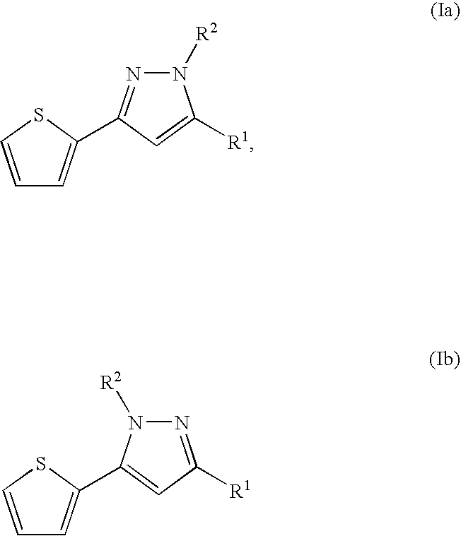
C1=CSC(C2=NN([R2])C([R1])=C2)=C1.C1=CSC(C2=CC([R1])=NN2[R2])=C1
